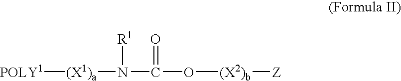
[POLY1][(X1)a]N(C(O[(X2)b][Z])=O)[R1]
